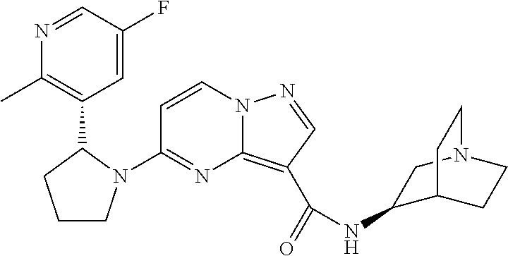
C1(N2CCCC2C2=C(C)N=CC(F)=C2)=NC2=C(C(=O)NC3C4CCN(C3)CC4)C=NN2C=C1
